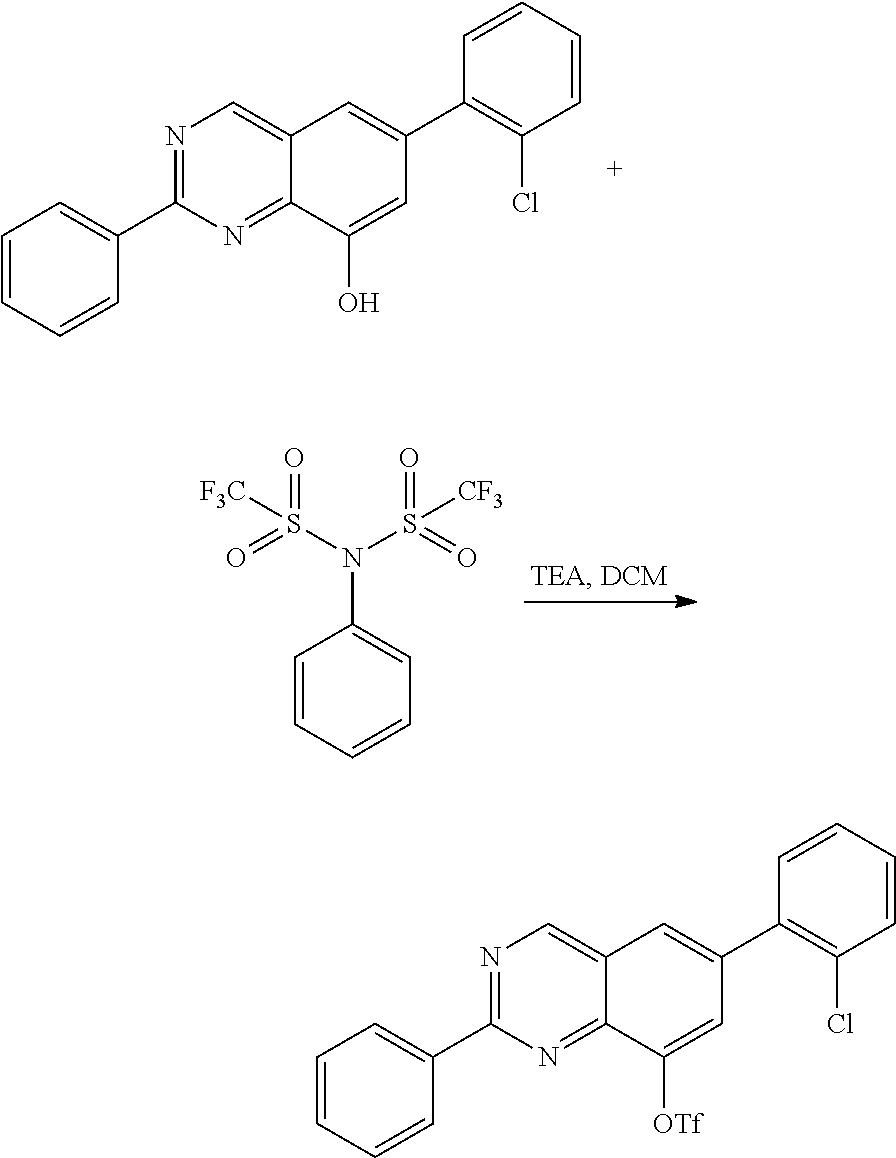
N1=C(C2=CC=CC=C2)N=C2C(=C1)C=C(C1=C(Cl)C=CC=C1)C=C2O.C1=CC=CC=C1N(S(=O)(=O)[CF3])S(=O)(=O)[F3C].N1=C(C2=CC=CC=C2)N=C2C(=C1)C=C(C1=C(Cl)C=CC=C1)C=C2[OTf]
